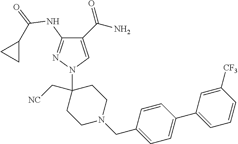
C1(C(N)=O)=CN(C2(C[NC])CCN(CC3=CC=C(C4=CC=CC([CF3])=C4)C=C3)CC2)N=C1NC(=O)C1CC1
